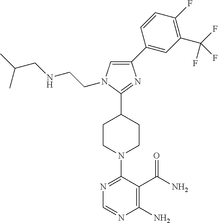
N1=C(N2CCC(C3=NC(C4=CC(C(F)(F)F)=C(F)C=C4)=CN3CCNCC(C)C)CC2)C(C(N)=O)=C(N)N=C1
